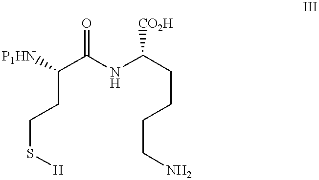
C(CCS[H])(C(NC(CCCCN)[CO2H])=O)[P1HN]
